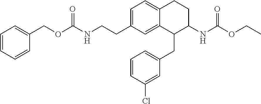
C1=C(CCNC(OCC2=CC=CC=C2)=O)C=C2C(=C1)CCC(NC(=O)OCC)C2CC1=CC=CC(Cl)=C1
